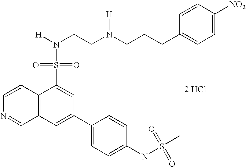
C1=CC2=C(C=N1)C=C(C1=CC=C(NS(=O)(C)=O)C=C1)C=C2S(N([H])CCN(CCCC1=CC=C([NO2])C=C1)[H])(=O)=O.[2 HCl]
